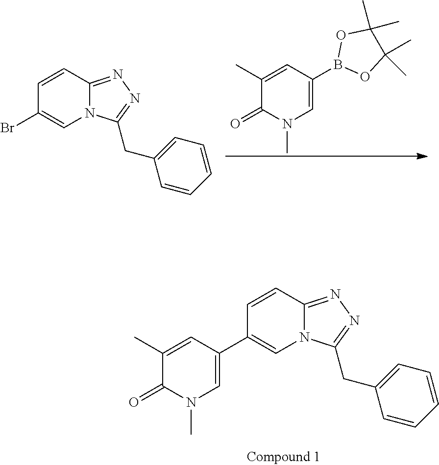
C1=CC2=NN=C(CC3=CC=CC=C3)N2C=C1C1=CN(C)C(=O)C(C)=C1.C1(C)=CC(B2OC(C)(C)C(C)(C)O2)=CN(C)C1=O.C1=CC2=NN=C(CC3=CC=CC=C3)N2C=C1Br
